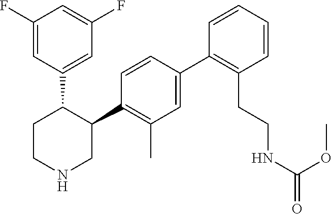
C1(F)=CC(C2CCNCC2C2=C(C)C=C(C3=C(CCNC(=O)OC)C=CC=C3)C=C2)=CC(F)=C1
